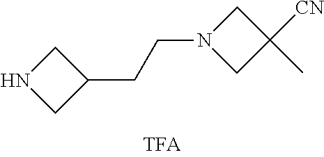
N1CC(CCN2CC([CN])(C)C2)C1
